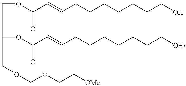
O(C(C=CCCCCCCCO)=O)C(COC(C=CCCCCCCCO)=O)COCOCC[OMe]
